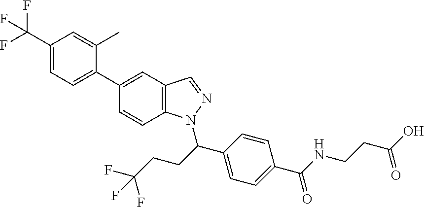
C1(C(F)(F)F)=CC=C(C2=CC3=C(C=C2)N(C(C2=CC=C(C(NCCC(O)=O)=O)C=C2)CCC(F)(F)F)N=C3)C(C)=C1
